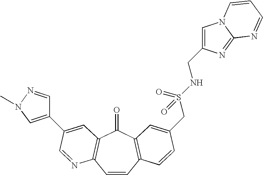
C1=CC2=C(C(=O)C3=C1N=CC(C1=CN(C)N=C1)=C3)C=C(CS(NCC1=CN3C(=N1)N=CC=C3)(=O)=O)C=C2
